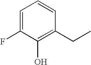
C1=C(F)C(O)=C(CC)C=C1
